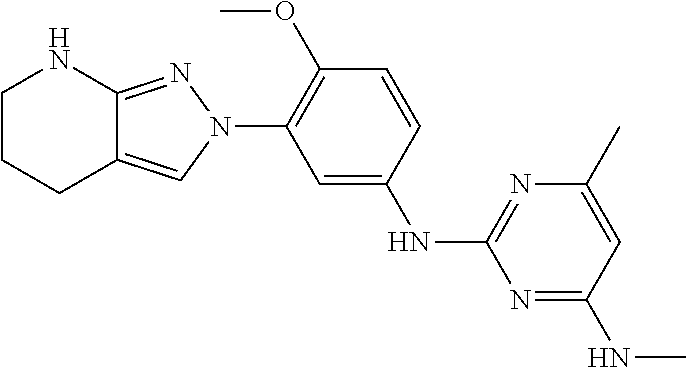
C1CCC2=CN(C3=C(OC)C=CC(NC4=NC(C)=CC(NC)=N4)=C3)N=C2N1
